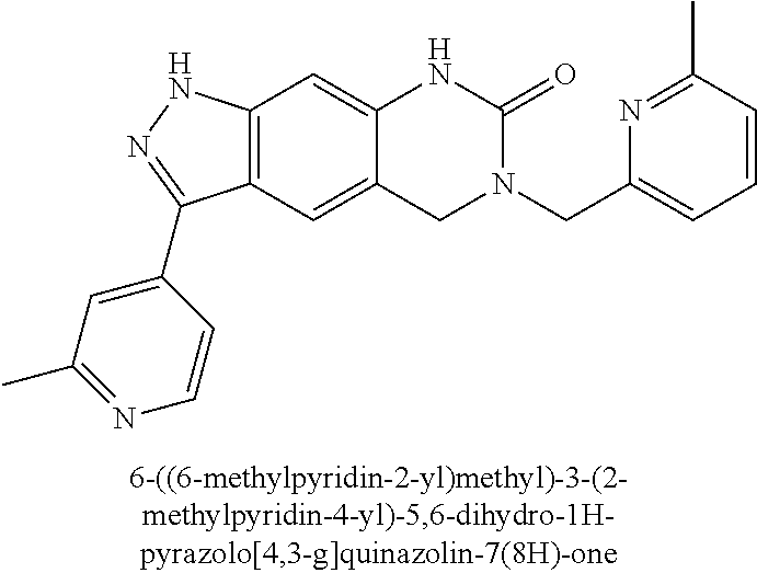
C12=C(C=C3C(=C1)NC(=O)N(CC1=CC=CC(C)=N1)C3)C(C1=CC(C)=NC=C1)=NN2
